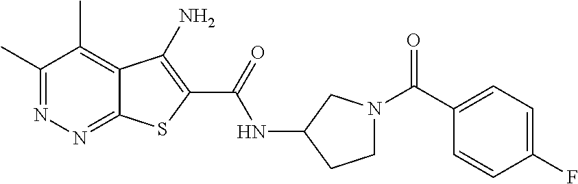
C1(C)=NN=C2C(=C1C)C(N)=C(C(=O)NC1CCN(C(=O)C3=CC=C(F)C=C3)C1)S2
